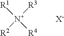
[N+]([R3])([R2])([R1])[R4].[X-]
